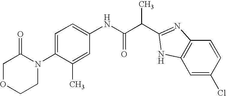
N1(C2=CC=C(NC(C(C)C3=NC4=C(C=C(Cl)C=C4)N3)=O)C=C2C)C(=O)COCC1
